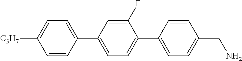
C1=C(C2=CC=C([C3H7])C=C2)C=C(F)C(C2=CC=C(CN)C=C2)=C1
